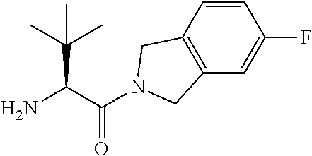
C(C(=O)N1CC2=C(C=C(F)C=C2)C1)(N)C(C)(C)C
